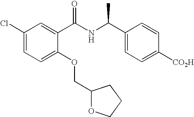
C1(Cl)=CC=C(OCC2OCCC2)C(C(NC(C2=CC=C([CO2H])C=C2)C)=O)=C1
